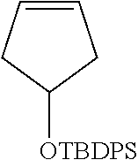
C1=CCC([OTBDPS])C1
